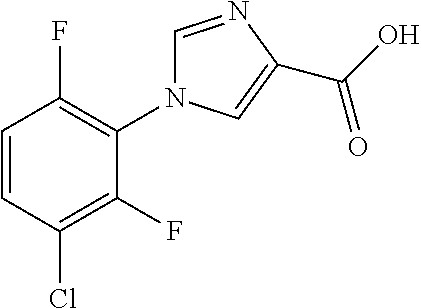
C1=CC(Cl)=C(F)C(N2C=NC(C(=O)O)=C2)=C1F
